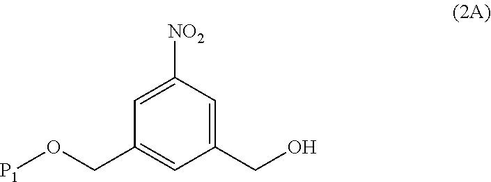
C1(CO[P1])=CC(CO)=CC([NO2])=C1
